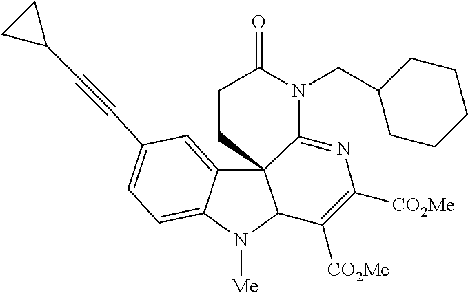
C12=CC(C#CC3CC3)=CC=C1N([Me])C1C23C(=NC([CO2Me])=C1[CO2Me])N(CC1CCCCC1)C(=O)CC3
